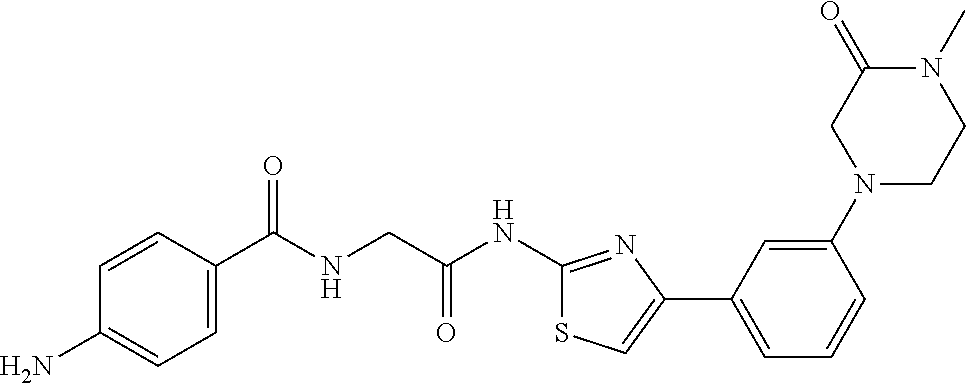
C1=CC(C(NCC(NC2=NC(C3=CC=CC(N4CCN(C)C(=O)C4)=C3)=CS2)=O)=O)=CC=C1N
